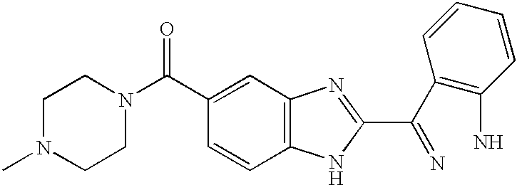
C12=C(C=C(C(N3CCN(C)CC3)=O)C=C1)N=C(C(C1=C(N)C=CC=C1)=N)N2
